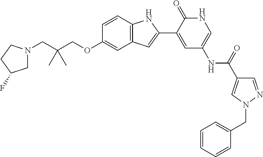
C(OC1=CC2=C(C=C1)NC(C1=CC(NC(C3=CN(CC4=CC=CC=C4)N=C3)=O)=CNC1=O)=C2)C(CN1CC(F)CC1)(C)C
